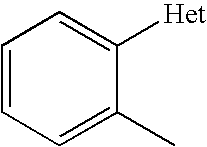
C1=CC=C(C)C([Het])=C1
